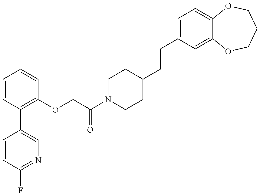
C1=CC(F)=NC=C1C1=C(OCC(N2CCC(CCC3=CC=C4C(=C3)OCCCO4)CC2)=O)C=CC=C1
